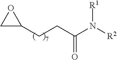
C(CC1OC1)C(N([R2])[R1])=O
